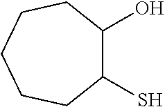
C1(S)C(O)CCCCC1
